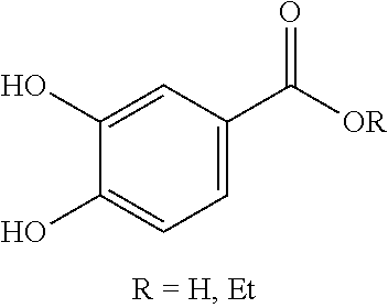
C1=C(C([OR])=O)C=C(O)C(O)=C1
